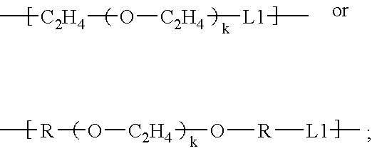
O([C2H4][L1]C)[C2H4]C.O([C2H4]O[R][L1]C)[R]C
